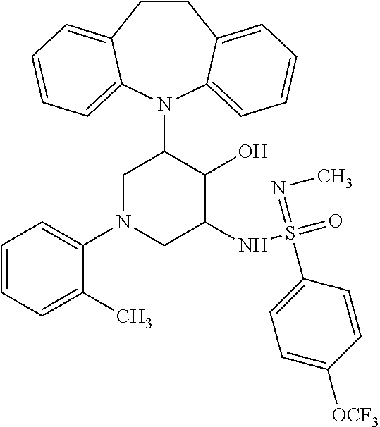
C12=CC=CC=C1N(C1CN(C3=CC=CC=C3C)CC(NS(=O)(=NC)C3=CC=C([OCF3])C=C3)C1O)C1=CC=CC=C1CC2
